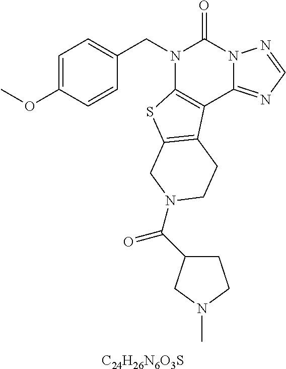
[C24H26N6O3S].C1=C(OC)C=CC(CN2C3=C(C4=NC=NN4C2=O)C2=C(S3)CN(C(=O)C3CCN(C)C3)CC2)=C1
